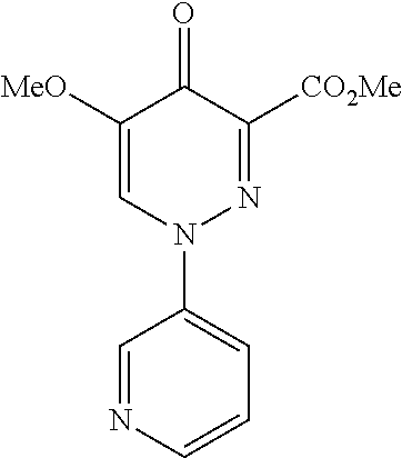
C1=NC=CC=C1N1N=C([CO2Me])C(=O)C([MeO])=C1
